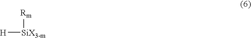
[H][SiX3-m][Rm]
